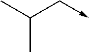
CC(C->C)C
